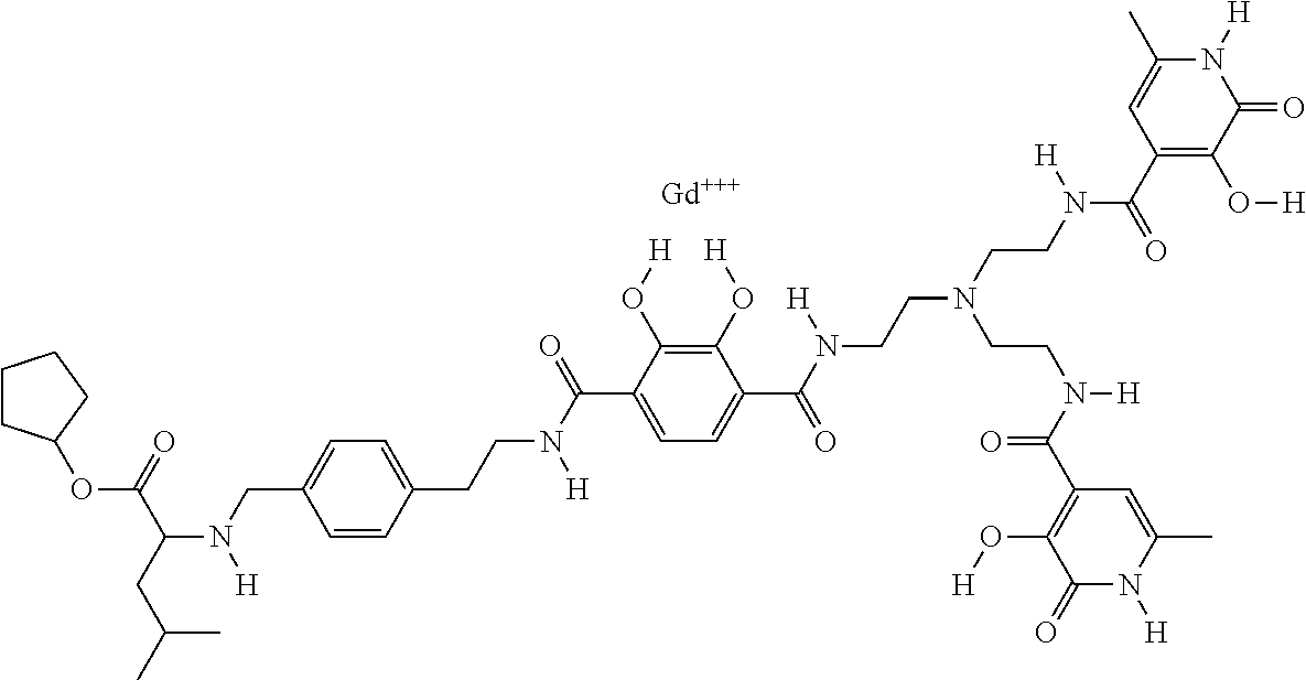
C1(O[H])=C(O[H])C(C(N([H])CCC2=CC=C(CN(C(CC(C)C)C(=O)OC3CCCC3)[H])C=C2)=O)=CC=C1C(N([H])CCN(CCN(C(C1=C(O[H])C(=O)N([H])C(C)=C1)=O)[H])CCN([H])C(C1=C(O[H])C(=O)N([H])C(C)=C1)=O)=O.[Gd]
